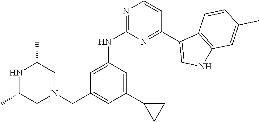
N1C(C)CN(CC2=CC(C3CC3)=CC(NC3=NC=CC(C4=CNC5=C4C=CC(C)=C5)=N3)=C2)CC1C
